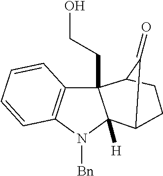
C12(CCO)C3=C(N([Bn])C1([H])C1CCC2C1=O)C=CC=C3
